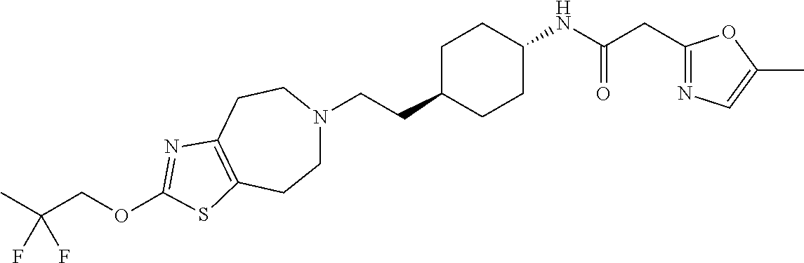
C(CC1CCC(NC(=O)CC2=NC=C(C)O2)CC1)N1CCC2=C(CC1)N=C(OCC(C)(F)F)S2
